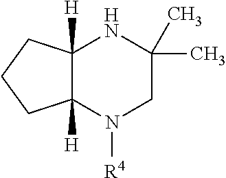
C12([H])C([H])(N([R4])CC(C)(C)N1)CCC2
